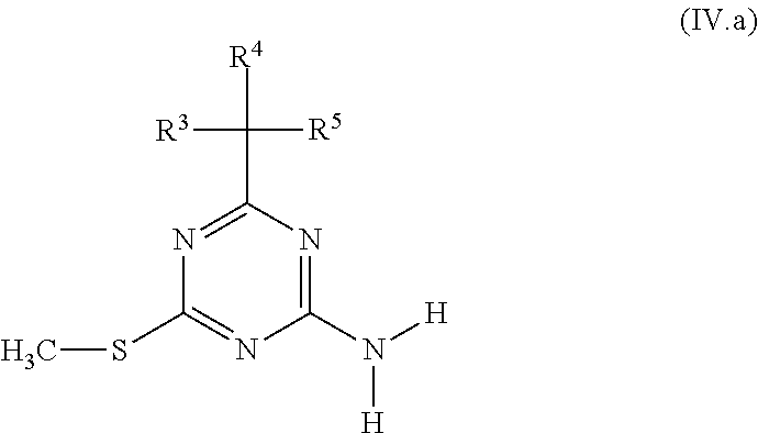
N1=C(C([R3])([R5])[R4])N=C(N([H])[H])N=C1SC
